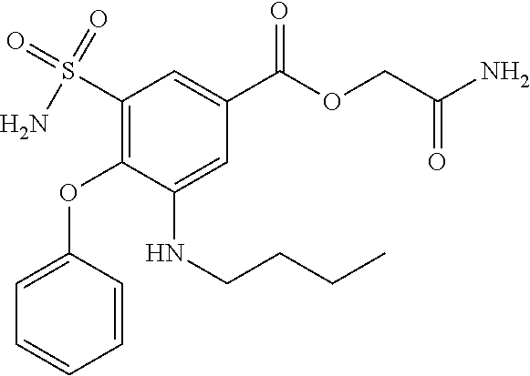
C1=C(OC2=C(S(N)(=O)=O)C=C(C(=O)OCC(=O)N)C=C2NCCCC)C=CC=C1
